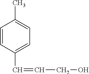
C1=CC(C=CCO)=CC=C1C
